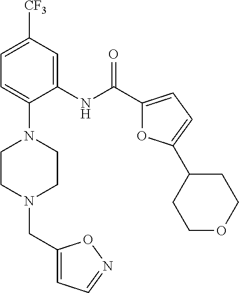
C1=C([CF3])C=C(NC(C2=CC=C(C3CCOCC3)O2)=O)C(N2CCN(CC3=CC=NO3)CC2)=C1
